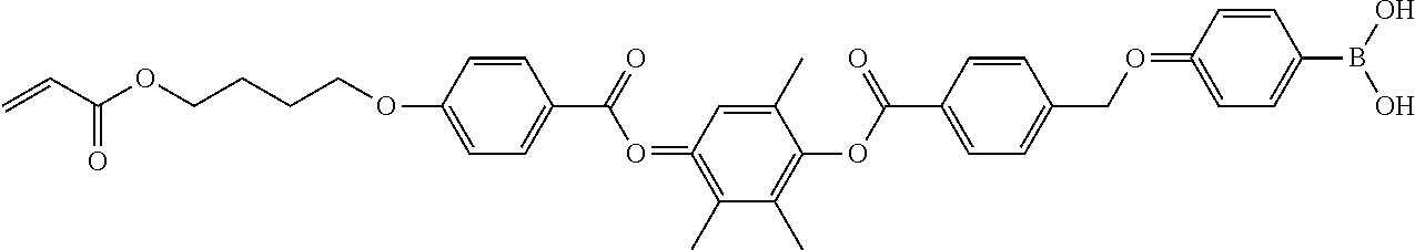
C=CC(OCCCCOC1=CC=C(C(=O)O=C2=C(C)C(C)=C(OC(C3=CC=C(CO=C4=CC=C(B(O)O)C=C4)C=C3)=O)C(C)=C2)C=C1)=O
